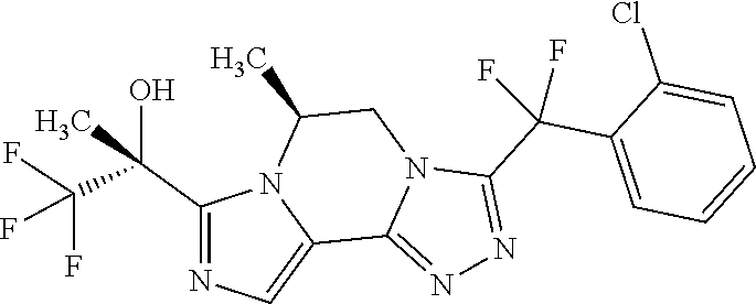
C1(C(C(F)(F)F)(O)C)=NC=C2N1C(C)CN1C2=NN=C1C(F)(C1=CC=CC=C1Cl)F
